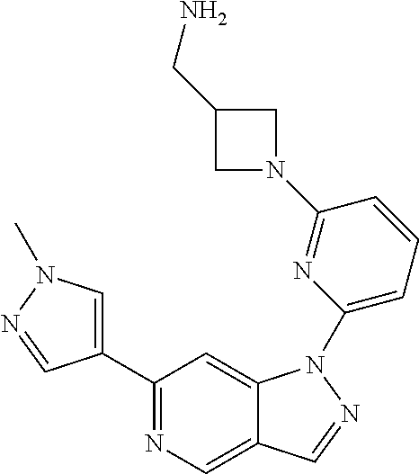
C1(C2=CN(C)N=C2)=NC=C2C(=C1)N(C1=CC=CC(N3CC(CN)C3)=N1)N=C2
